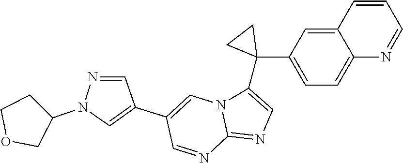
C1=C(C2=CN(C3CCOC3)N=C2)C=NC2=NC=C(C3(C4=CC=C5C(=C4)C=CC=N5)CC3)N12
